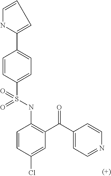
C1=CC(S(NC2=C(C(=O)C3=CC=NC=C3)C=C(Cl)C=C2)(=O)=O)=CC=C1C1=CC=CN1
